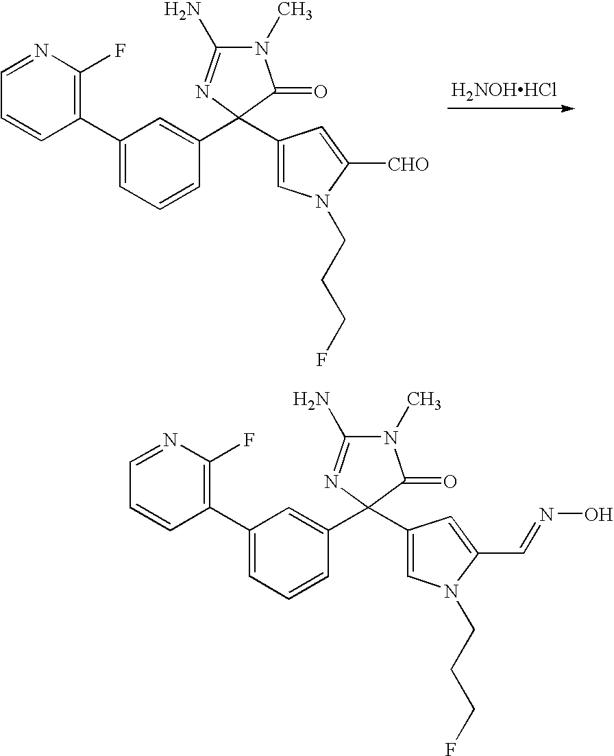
C1(C2=CC=CC(C3(C4=CN(CCCF)C([CHO])=C4)N=C(N)N(C)C3=O)=C2)=C(F)N=CC=C1.[H2NOHHCl].C1(C2=CC=CC(C3(C4=CN(CCCF)C(C=NO)=C4)N=C(N)N(C)C3=O)=C2)=C(F)N=CC=C1
